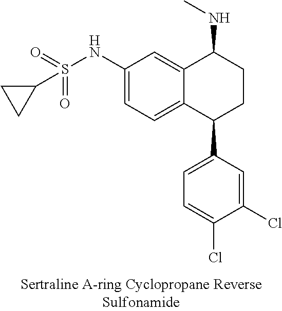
C12=CC(NS(=O)(=O)C3CC3)=CC=C1C(C1=CC=C(Cl)C(Cl)=C1)CCC2NC
